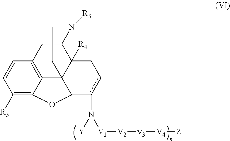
C1([R5])=C2C3=C(C=C1)CC1C4([R4])C3(C(c(N([Y])[V1][V2][v3][V4][Z])cC4)O2)CCN1[R3]
